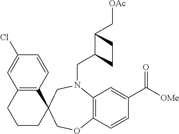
N1(CC2C(C[OAc])CC2)C2=C(C=CC(C(=O)[OMe])=C2)OCC2(C3=C(C=C(Cl)C=C3)CCC2)C1
